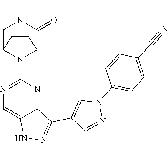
N1C2=CN=C(N3C4C(=O)N(C)CC3CC4)N=C2C(C2=CN(C3=CC=C(C#N)C=C3)N=C2)=N1
